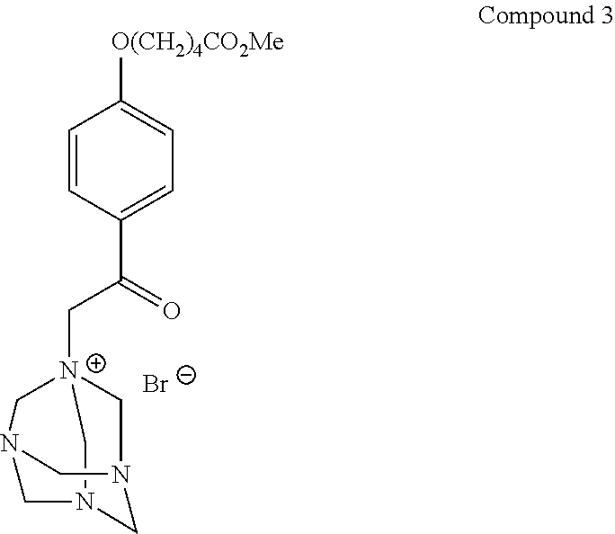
N12C[N+]3(CC(C4=CC=C([O(CH2)4CO2Me])C=C4)=O)CN(CN(C1)C3)C2.[Br-]
